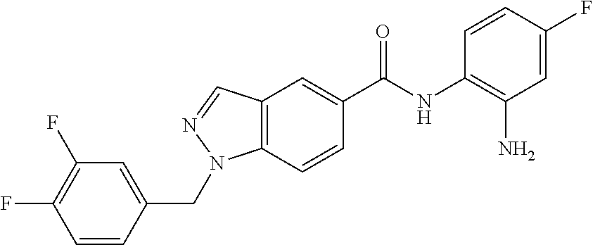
C12=C(C=CC(C(NC3=C(N)C=C(F)C=C3)=O)=C1)N(CC1=CC(F)=C(F)C=C1)N=C2
